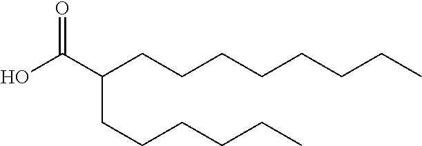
OC(C(CCCCCCCC)CCCCCC)=O
